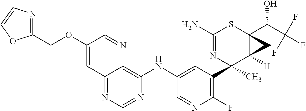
C12=NC=NC(NC3=CC(C4(C)C5([H])C(C(C(F)(F)F)O)(SC(N)=N4)C5)=C(F)N=C3)=C1N=CC(OCC1=NC=CO1)=C2
